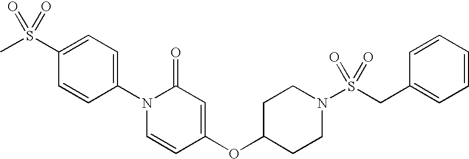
CS(C1=CC=C(N2C=CC(OC3CCN(S(CC4=CC=CC=C4)(=O)=O)CC3)=CC2=O)C=C1)(=O)=O
